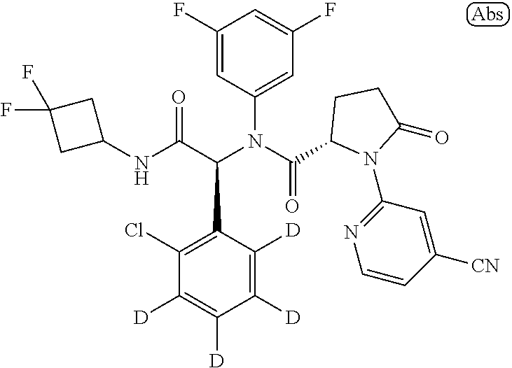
N(C(C(N(C(=O)C1N(C2=NC=CC([CN])=C2)C(=O)CC1)C1=CC(F)=CC(F)=C1)C1=C(Cl)C([D])=C([D])C([D])=C1[D])=O)C1CC(F)(F)C1
